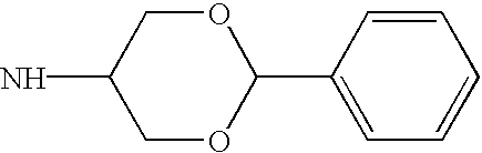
C1OC(C2=CC=CC=C2)OCC1N
